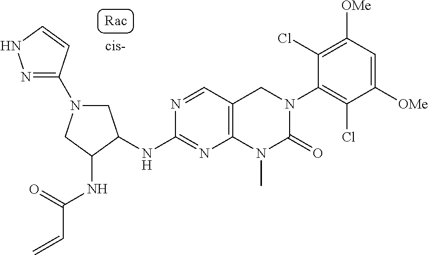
N1(C2=NNC=C2)CC(NC2=NC3=C(C=N2)CN(C2=C(Cl)C([OMe])=CC([OMe])=C2Cl)C(=O)N3C)C(NC(=O)C=C)C1
